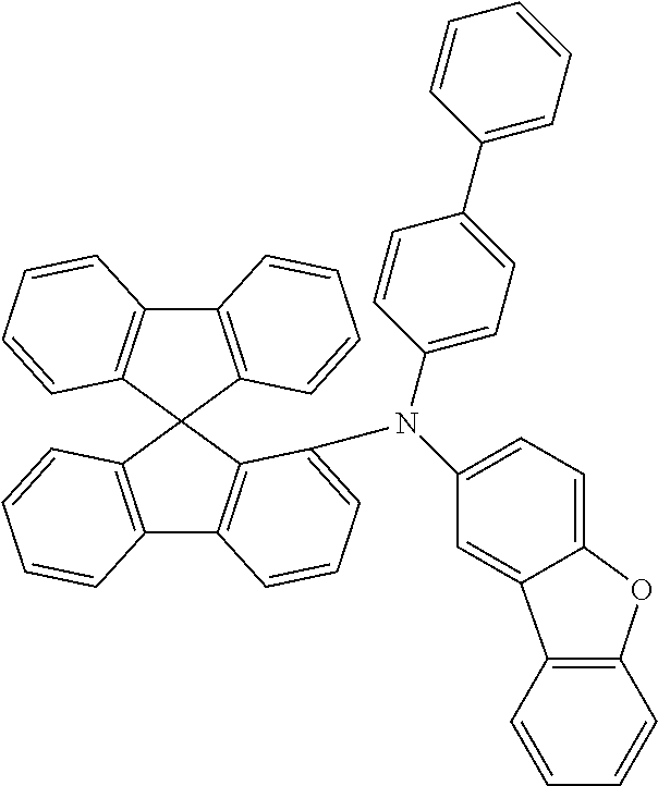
C12=C(C3(C4=C1C=CC=C4N(C1=CC=C(C4=CC=CC=C4)C=C1)C1=CC=C4OC5=C(C=CC=C5)C4=C1)C1=C(C4=C3C=CC=C4)C=CC=C1)C=CC=C2
